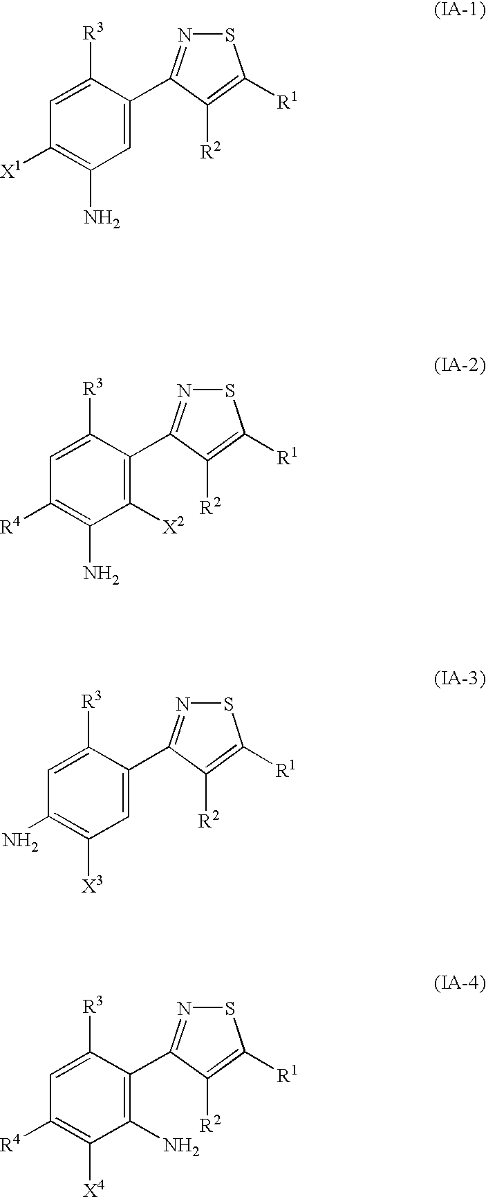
C1=C(C2=NSC([R1])=C2[R2])C([R3])=CC([X1])=C1N.C1([X2])=C(C2=NSC([R1])=C2[R2])C([R3])=CC([R4])=C1N.C1=C(C2=NSC([R1])=C2[R2])C([R3])=CC(N)=C1[X3].C1(N)=C(C2=NSC([R1])=C2[R2])C([R3])=CC([R4])=C1[X4]
